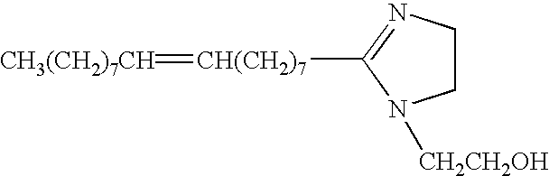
C1CN=C([CH(CH2)7]=[CH3(CH2)7CH])N1[CH2CH2OH]
